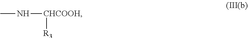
[CHCOOH](NC)[R3]
